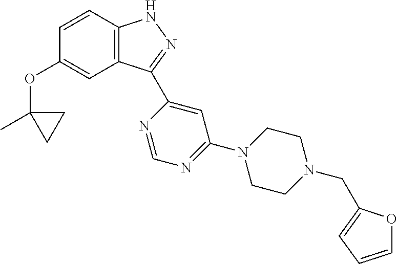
C1=CC2=C(C=C1OC1(C)CC1)C(C1=CC(N3CCN(CC4=CC=CO4)CC3)=NC=N1)=NN2
